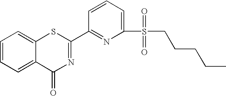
C1=CC=C(S(=O)(CCCCC)=O)N=C1C1=NC(=O)C2=CC=CC=C2S1
